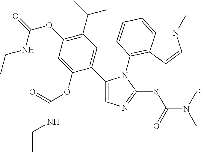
C1(C2=CN=C(SC(N(C)C)=O)N2C2=C3C(=CC=C2)N(C)C=C3)=CC(C(C)C)=C(OC(=O)NCC)C=C1OC(NCC)=O
